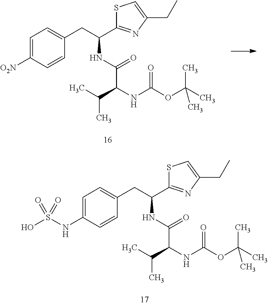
C1=C([O2N])C=CC(CC(C2=NC(CC)=CS2)NC(=O)C(NC(OC(C)(C)C)=O)C(C)C)=C1.C1=C(NS(O)(=O)=O)C=CC(CC(C2=NC(CC)=CS2)NC(=O)C(NC(OC(C)(C)C)=O)C(C)C)=C1
